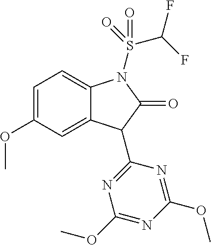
C1=C(OC)C=C2C(=C1)N(S(=O)(C(F)F)=O)C(=O)C2C1=NC(OC)=NC(OC)=N1
